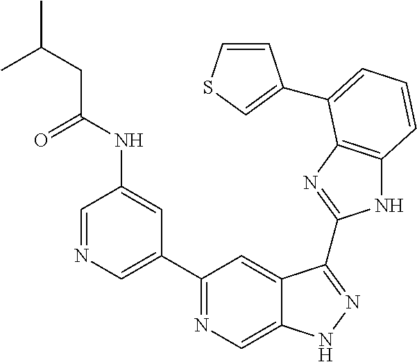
C1=NC=C(C2=NC=C3C(=C2)C(C2=NC4=C(N2)C=CC=C4C2=CSC=C2)=NN3)C=C1NC(CC(C)C)=O
